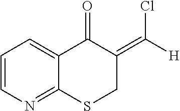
C1=CN=C2C(=C1)C(=O)C(=C([H])Cl)CS2
